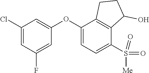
C1(Cl)=CC(F)=CC(OC2=CC=C(S(=O)(=O)[Me])C3=C2CCC3O)=C1
